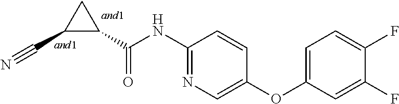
C1(C(NC2=NC=C(OC3=CC=C(F)C(F)=C3)C=C2)=O)CC1C#N
